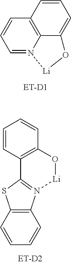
C1=CC2=C3N(=C1)[Li]OC3=CC=C2.C1=CC2=C(C=C1)O[Li]N1=C2SC2=C1C=CC=C2
